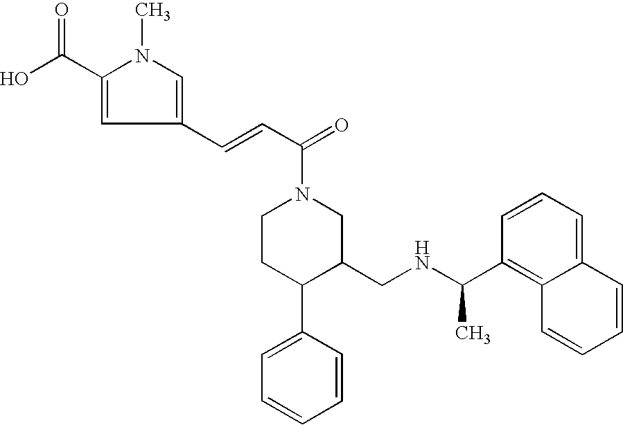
C1CC(C2=CC=CC=C2)C(CNC(C)C2=C3C(=CC=C2)C=CC=C3)CN1C(=O)C=CC1=CN(C)C(C(=O)O)=C1
